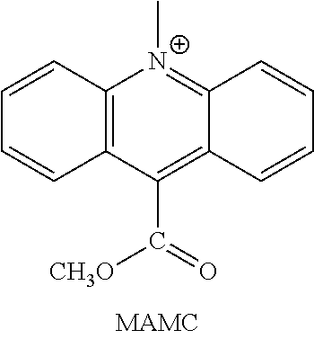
C12=C(C(C(=O)[CH3O])=C3C(=[N+]1C)C=CC=C3)C=CC=C2
